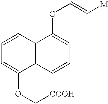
C1=CC=C(OC[COOH])C2=C1C([G]C=C[M])=CC=C2
